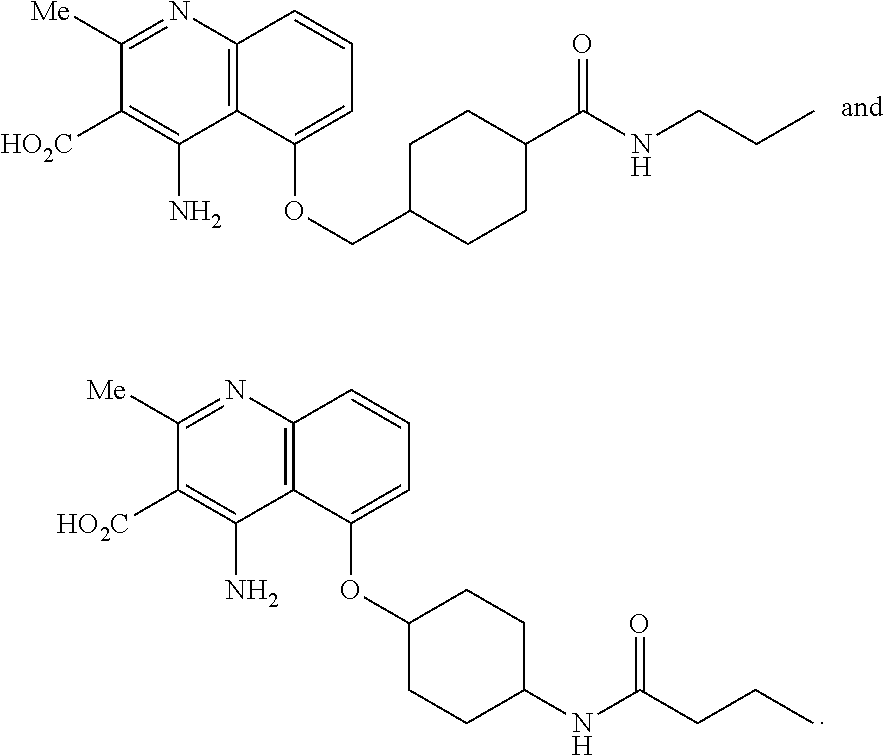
C1([Me])=NC2=C(C(N)=C1[HO2C])C(OC1CCC(NC(CCC)=O)CC1)=CC=C2.C1([Me])=NC2=C(C(N)=C1[HO2C])C(OCC1CCC(C(NCCC)=O)CC1)=CC=C2
